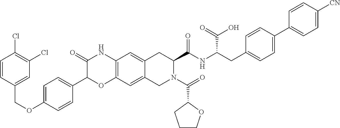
C1=C(OCC2=CC(Cl)=C(Cl)C=C2)C=CC(C2OC3=C(NC2=O)C=C2C(=C3)CN(C(=O)C3OCCC3)C(C(NC(CC3=CC=C(C4=CC=C([CN])C=C4)C=C3)C(=O)O)=O)C2)=C1
